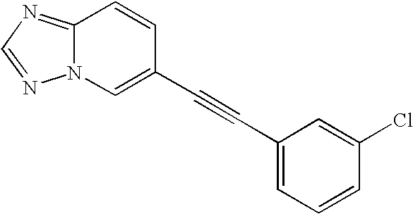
C12=NC=NN1C=C(C#CC1=CC=CC(Cl)=C1)C=C2
